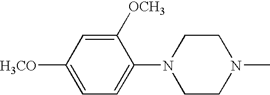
C1([OCH3])=CC([H3CO])=CC=C1N1CCN(C)CC1
